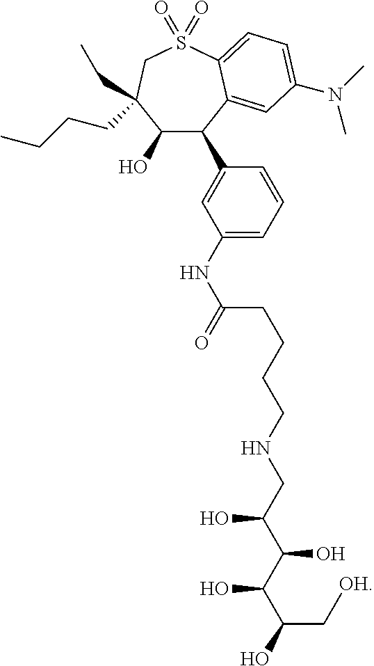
C1(O)C(C2=CC(NC(=O)CCCCNCC(C(C(O)C(C[OH])O)O)O)=CC=C2)C2=CC(N(C)C)=CC=C2S(=O)(=O)CC1(CC)CCCC
